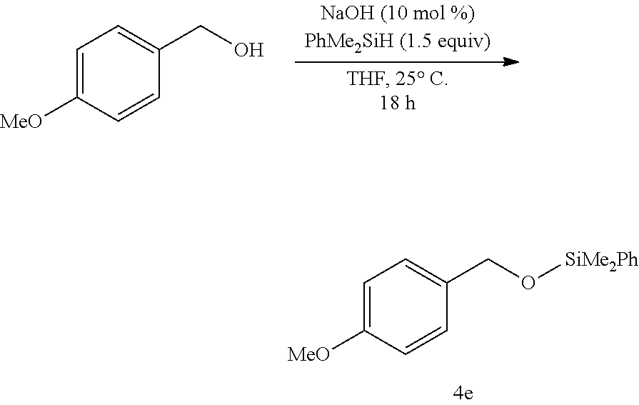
C1=C([MeO])C=CC(CO)=C1.C1=C([MeO])C=CC(CO[SiMe2Ph])=C1
